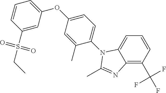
C1=C(S(CC)(=O)=O)C=CC=C1OC1=CC=C(N2C3=CC=CC(C(F)(F)F)=C3N=C2C)C(C)=C1
